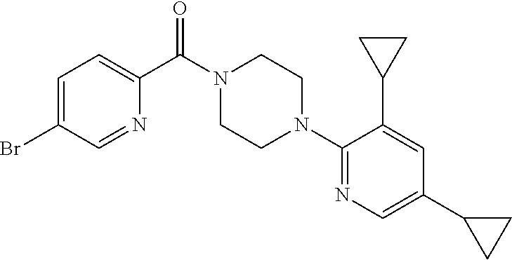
C1=C(Br)C=NC(C(N2CCN(C3=NC=C(C4CC4)C=C3C3CC3)CC2)=O)=C1
